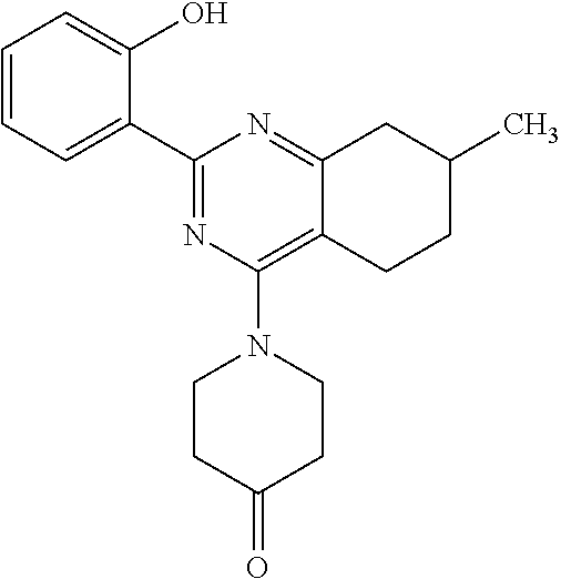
C1=CC=C(C2=NC(N3CCC(=O)CC3)=C3C(=N2)CC(C)CC3)C(O)=C1
